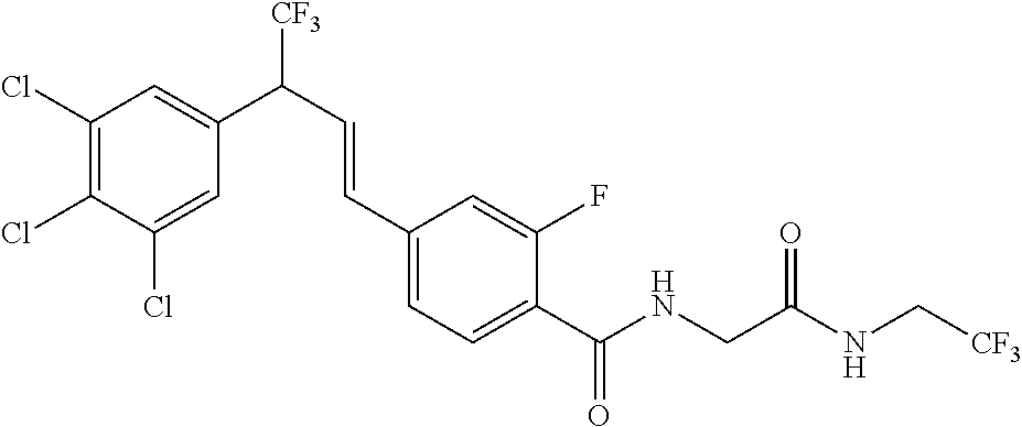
C1(Cl)=CC(C(C=CC2=CC=C(C(NCC(NC[CF3])=O)=O)C(F)=C2)[CF3])=CC(Cl)=C1Cl
